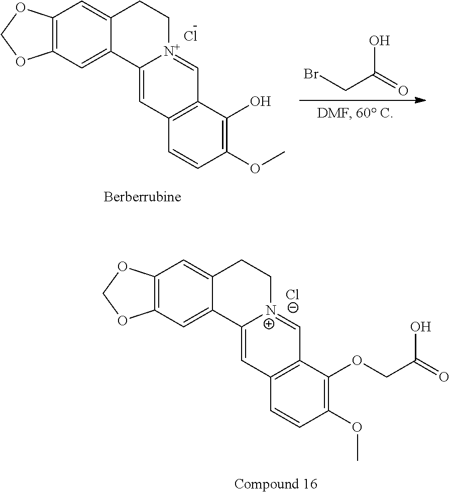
C12=C(C=C3C(=C1)CC[N+]1=CC4=C(C=C31)C=CC(OC)=C4O)OCO2.Cl.BrCC(=O)O.C12=C(C=C3C(=C1)CC[N+]1=CC4=C(C=C31)C=CC(OC)=C4OCC(=O)O)OCO2.[Cl-]
